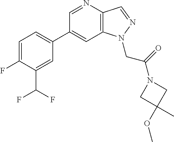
C1(C2=CC=C(F)C(C(F)F)=C2)=CC2=C(C=NN2CC(=O)N2CC(OC)(C)C2)N=C1
